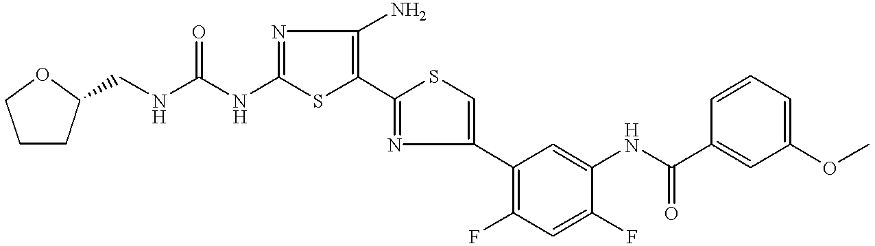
C1(NC(=O)NCC2CCCO2)=NC(N)=C(C2=NC(C3=C(F)C=C(F)C(NC(C4=CC(OC)=CC=C4)=O)=C3)=CS2)S1
